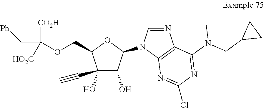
C1(O)(C#C)C(O)C(N2C=NC3=C2N=C(Cl)N=C3N(CC2CC2)C)OC1COC([CO2H])(C[Ph])[HO2C]
